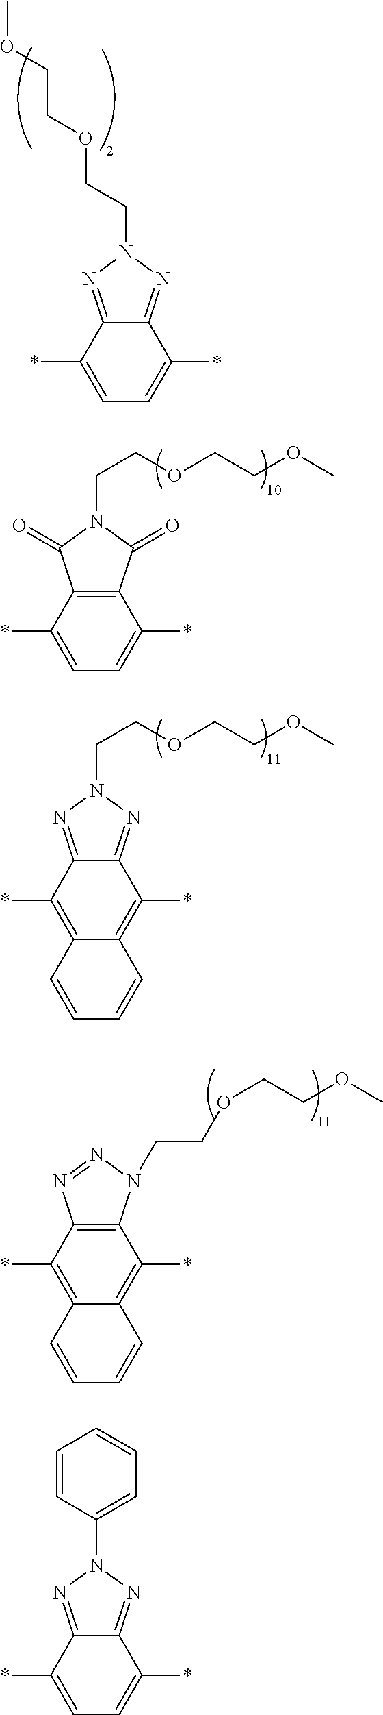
C1=C(*)C2=NN(CCOCCOC)N=C2C(*)=C1.C1=C(*)C2=C(C(*)=C1)C(=O)N(CCOCCOC)C2=O.C12=C(*)C3=NN(CCOCCOC)N=C3C(*)=C1C=CC=C2.C12=C(*)C3=C(C(*)=C1C=CC=C2)N(CCOCCOC)N=N3.C1=C(*)C2=NN(C3=CC=CC=C3)N=C2C(*)=C1
